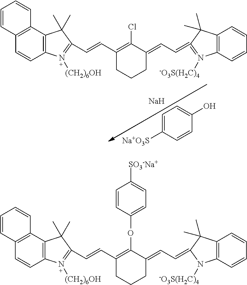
C1=C([Na+O3S])C=CC(O)=C1.[Na].C1(C=CC2=N([(CH2)6OH])C3=C(C4=C(C=C3)C=CC=C4)C2(C)C)=C(Cl)C(=CC=C2=N([-O3S(H2C)4])C3=C(C=CC=C3)C2(C)C)CCC1.C1(C=CC2=N([(CH2)6OH])C3=C(C4=C(C=C3)C=CC=C4)C2(C)C)=C(OC2=CC=C([SO3-Na+])C=C2)C(=CC=C2N([-O3S(H2C)4])C3=C(C=CC=C3)C2(C)C)CCC1
